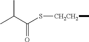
CC(C(S[CH2CH2]C)=O)C
